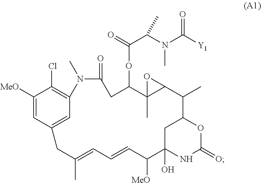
C1([MeO])=CC2=CC(=C1Cl)N(C)C(=O)CC(OC(=O)C(N(C([Y1])=O)C)C)C1(C)C(C(C)C3CC(O)(NC(=O)O3)C([MeO])C=CC=C(C)C2)O1
